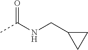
CC(NCC1CC1)=O
